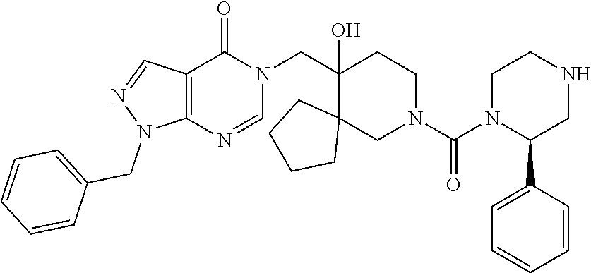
C12=C(N=CN(CC3(O)C4(CN(C(N5C(C6=CC=CC=C6)CNCC5)=O)CC3)CCCC4)C1=O)N(CC1=CC=CC=C1)N=C2
